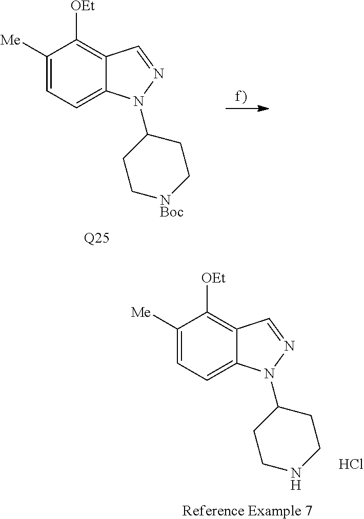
C1([Me])=CC=C2C(=C1[OEt])C=NN2C1CC[NBoc]CC1.[Q25].C1([Me])=CC=C2C(=C1[OEt])C=NN2C1CCNCC1.[Reference Example 7].Cl
